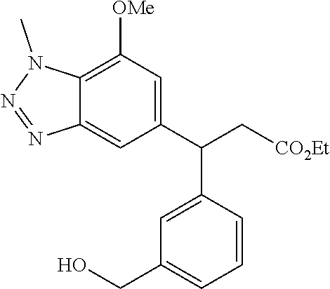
C12=CC(C(C[CO2Et])C3=CC(CO)=CC=C3)=CC([OMe])=C1N(C)N=N2
